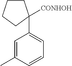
C1CCCC1(C1=CC=CC(C)=C1)[CONHOH]
